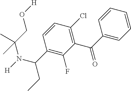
C1=CC=CC(C(=O)C2=C(Cl)C=CC(C(N([H])C(C)(CO[H])C)CC)=C2F)=C1
